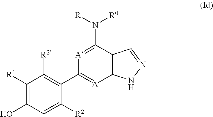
C1([R1])=C(O)C=C([R2])C(C2=[A]C3=C(C(N([R])[R0])=[A]2)C=NN3)=C1[R2]
